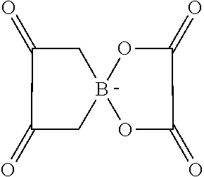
C1C(=O)C(=O)CB12OC(=O)C(=O)O2
